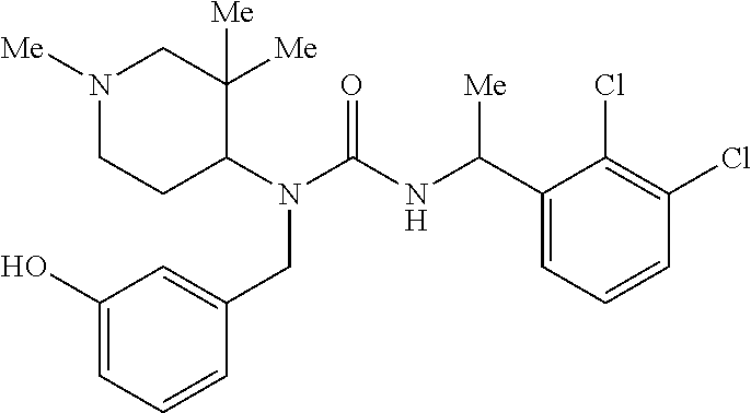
N1([Me])CCC(N(C(=O)NC(C2=CC=CC(Cl)=C2Cl)[Me])CC2=CC(O)=CC=C2)C([Me])([Me])C1
